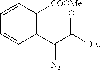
C1(C(C([OEt])=O)=[N2])=C([COOMe])C=CC=C1
